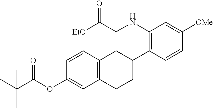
C1(C2CC3=C(CC2)C=C(OC(C(C)(C)C)=O)C=C3)=C(NCC([EtO])=O)C=C([OMe])C=C1
